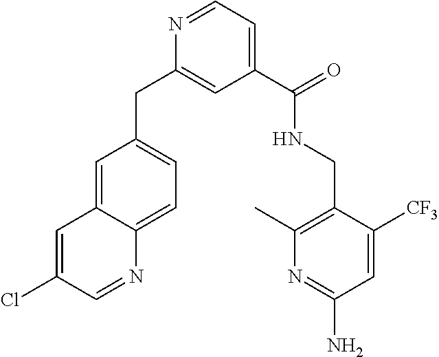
N1=CC=C(C(=O)NCC2=C(C)N=C(N)C=C2[CF3])C=C1CC1=CC=C2C(=C1)C=C(Cl)C=N2
